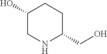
N1C(CO)CCC(O)C1
